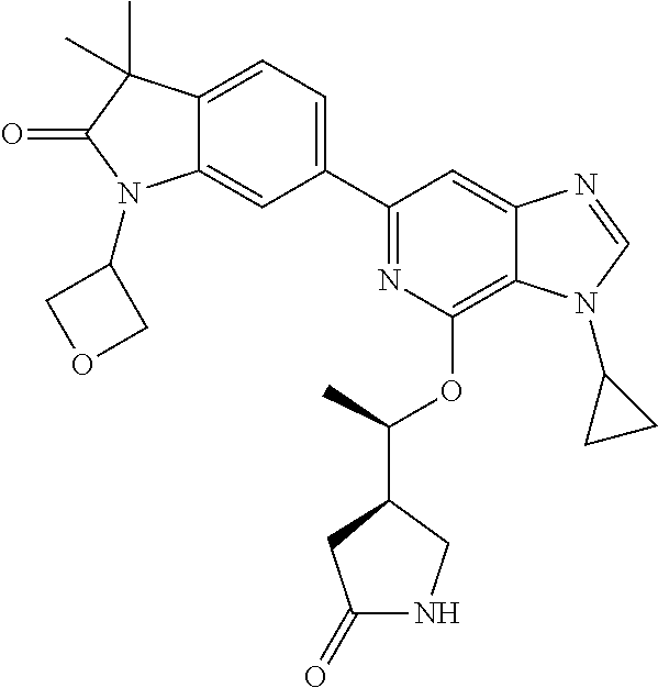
C1(C2=CC=C3C(=C2)N(C2COC2)C(=O)C3(C)C)=NC(OC(C2CC(=O)NC2)C)=C2C(=C1)N=CN2C1CC1
